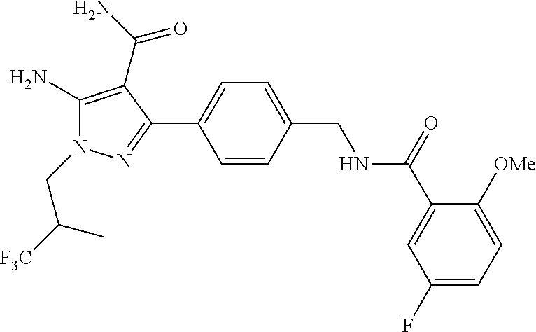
C(N1C(N)=C(C(N)=O)C(C2=CC=C(CNC(C3=CC(F)=CC=C3[OMe])=O)C=C2)=N1)C(C)[F3C]
